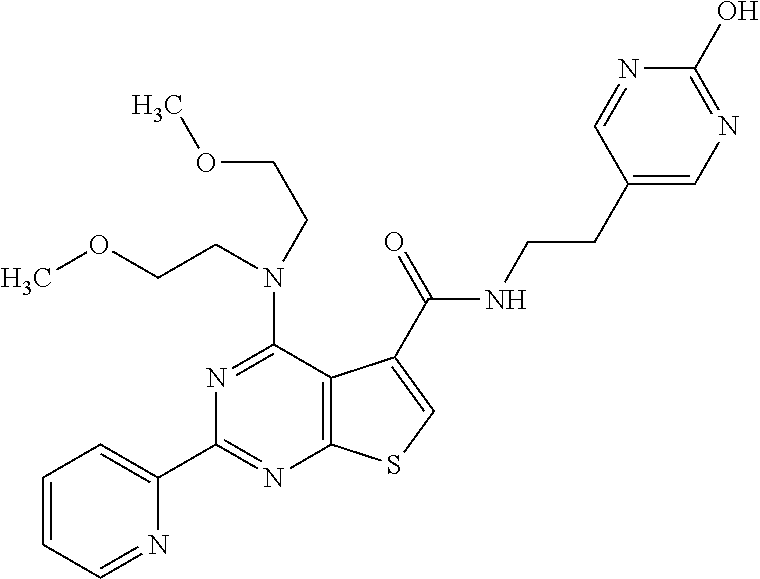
C1=CC=NC(C2=NC3=C(C(N(CCOC)CCOC)=N2)C(C(=O)NCCC2=CN=C(O)N=C2)=CS3)=C1
